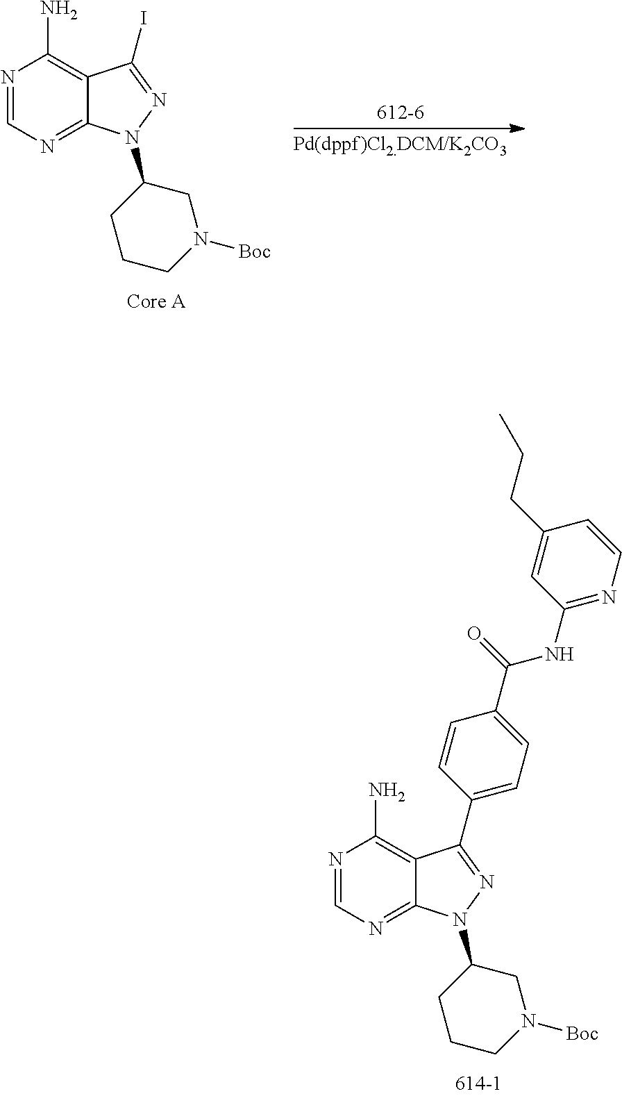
N1=CN=C2C(=C1N)C(I)=NN2C1CCCN([Boc])C1.N1=CN=C2C(=C1N)C(C1=CC=C(C(=O)NC3=NC=CC(CCC)=C3)C=C1)=NN2C1CCCN([Boc])C1
